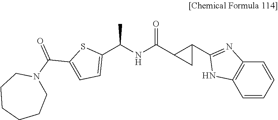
C(NC(C1C(C2=NC3=C(C=CC=C3)N2)C1)=O)(C)C1=CC=C(C(N2CCCCCC2)=O)S1
